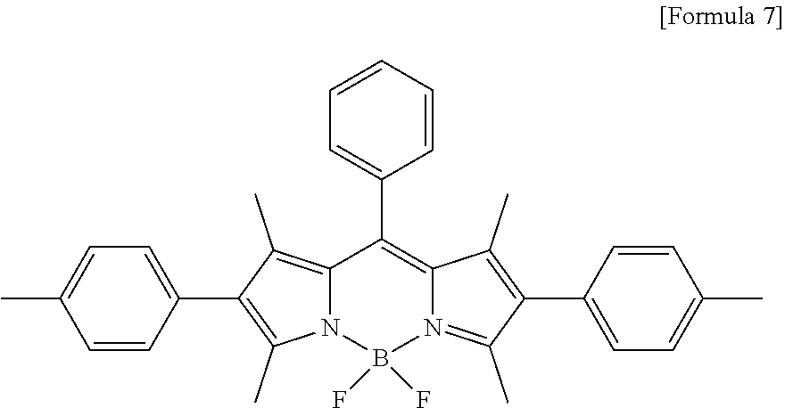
B1(F)(F)N2C(=C(C)C(C3=CC=C(C)C=C3)=C2C)C(C2=CC=CC=C2)=C2C(C)=C(C3=CC=C(C)C=C3)C(C)=N12
